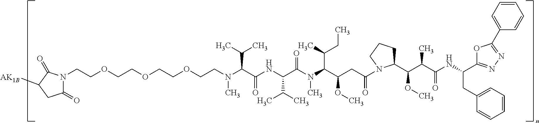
N1(CCOCCOCCOCCN(C(C(NC(C(N(C(C(CC(=O)N2C(C(C(C(NC(C3=NN=C(C4=CC=CC=C4)O3)CC3=CC=CC=C3)=O)C)OC)CCC2)OC)C(C)CC)C)=O)C(C)C)=O)C(C)C)C)C(=O)CC([AK1B])C1=O
